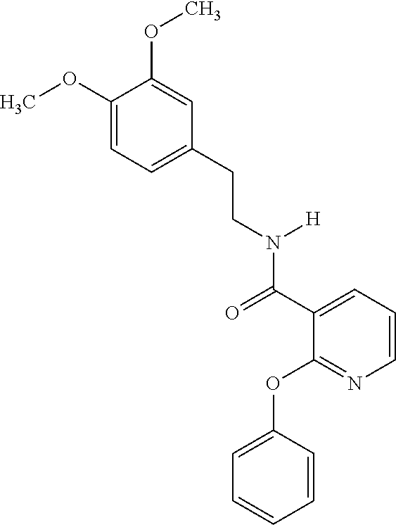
COC1=CC=C(CCN(C(C2=CC=CN=C2OC2=CC=CC=C2)=O)[H])C=C1OC
